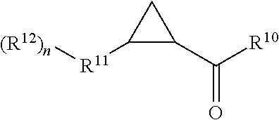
C1([R11][(R12)n])C(C([R10])=O)C1
